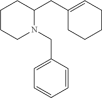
C1=C(CC2CCCCN2CC2=CC=CC=C2)CCCC1
